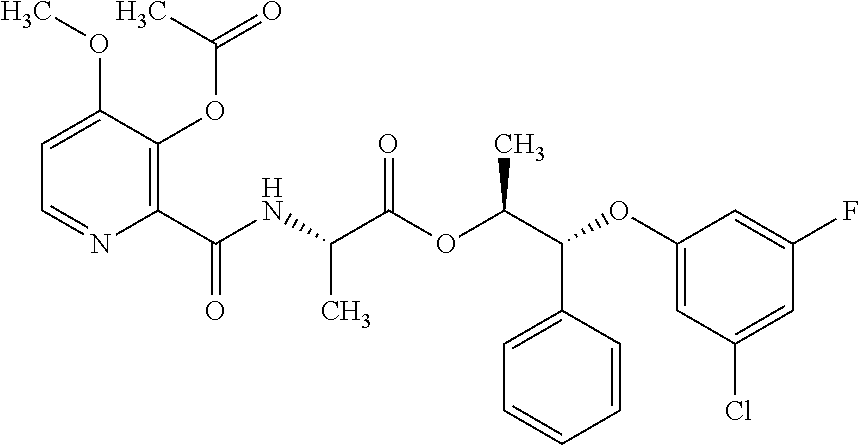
C1(C(NC(C(OC(C(C2=CC=CC=C2)OC2=CC(Cl)=CC(F)=C2)C)=O)C)=O)=C(OC(C)=O)C(OC)=CC=N1
